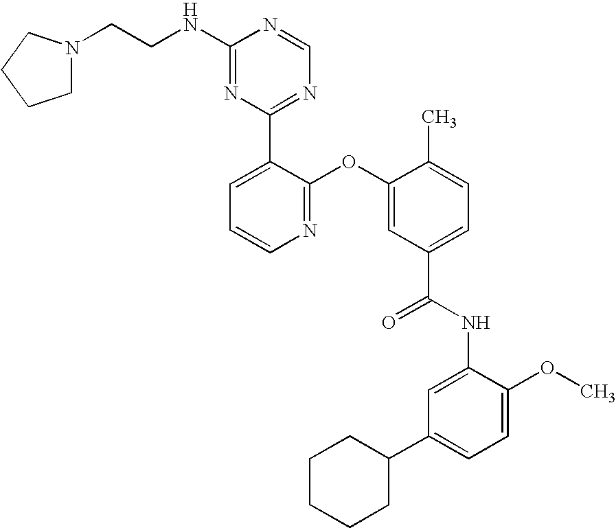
C1(C2=NC=NC(NCCN3CCCC3)=N2)=CC=CN=C1OC1=CC(C(NC2=CC(C3CCCCC3)=CC=C2OC)=O)=CC=C1C
